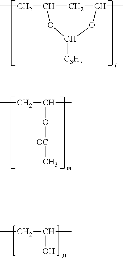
CCC1CC(C)OC([C3H7])O1.CCC(C)O[OC]C.CCC(C)O
